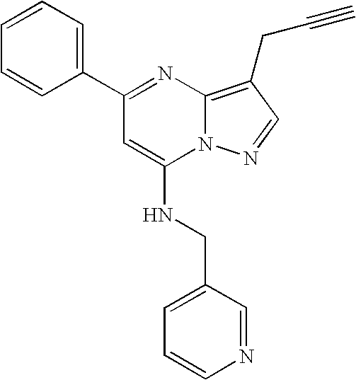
C1=CC=C(C2=NC3=C(CC#C)C=NN3C(NCC3=CC=CN=C3)=C2)C=C1
